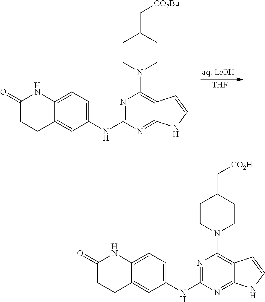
C1(NC2=NC(N3CCC(C[CO2Bu])CC3)=C3C(=N2)NC=C3)=CC=C2C(=C1)CCC(=O)N2.[THF].C1(NC2=NC(N3CCC(C[CO2H])CC3)=C3C(=N2)NC=C3)=CC=C2C(=C1)CCC(=O)N2
